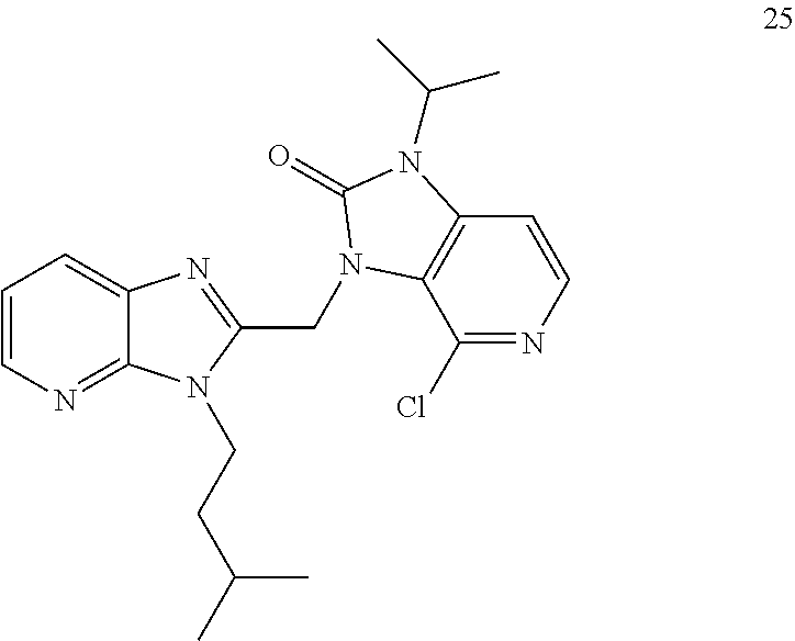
C1=CN=C2C(=C1)N=C(CN1C3=C(C=CN=C3Cl)N(C(C)C)C1=O)N2CCC(C)C
